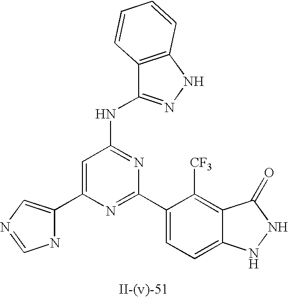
C1=C(C2=CN=CN2)N=C(C2=CC=C3C(=C2[CF3])C(=O)NN3)N=C1NC1=NNC2=C1C=CC=C2
